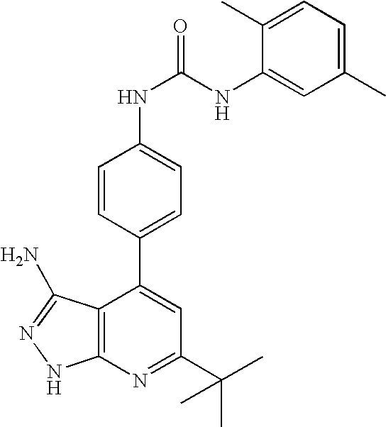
C1(C(C)(C)C)=NC2=C(C(C3=CC=C(NC(=O)NC4=CC(C)=CC=C4C)C=C3)=C1)C(N)=NN2
